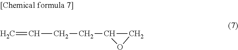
C=CCCC1CO1
